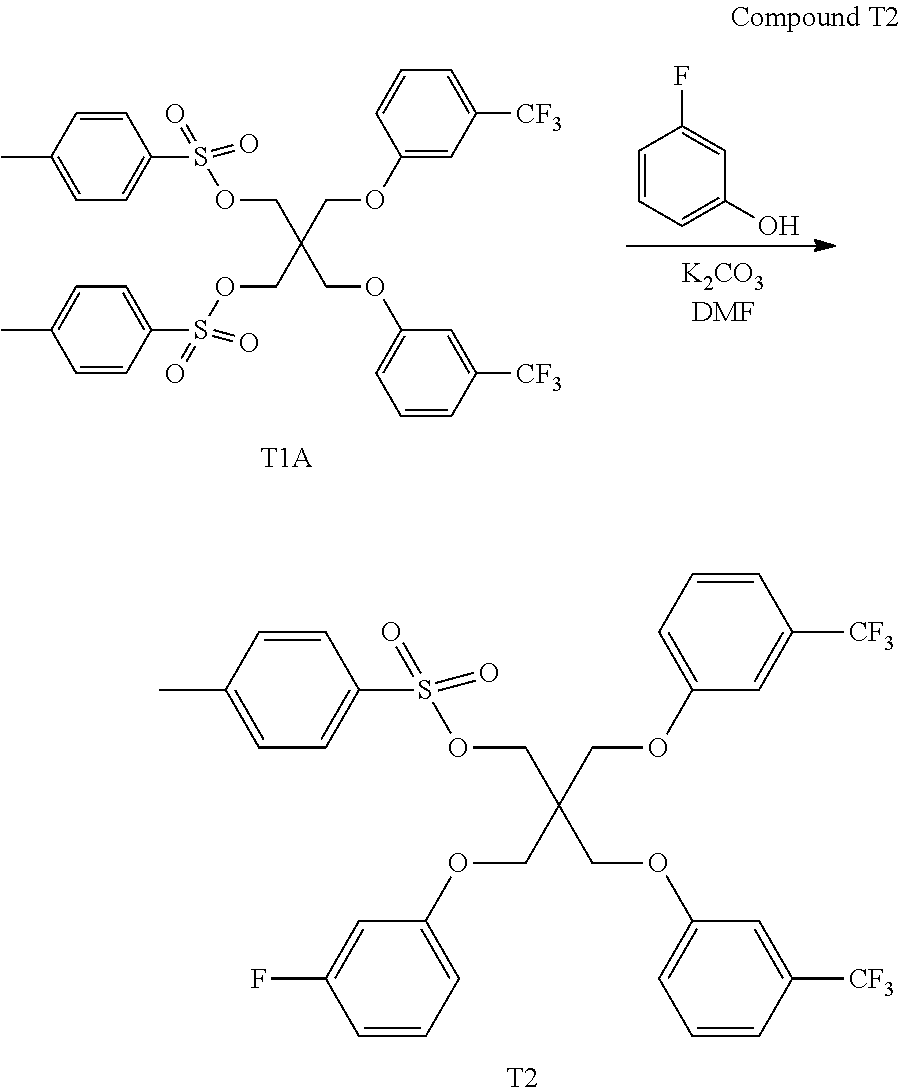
C1=CC(C)=CC=C1S(OCC(COC1=CC=CC(F)=C1)(COC1=CC=CC([CF3])=C1)COC1=CC=CC([CF3])=C1)(=O)=O.[T2].C1=CC=C(O)C=C1F.[T1A].C1=CC(C)=CC=C1S(OCC(COS(C1=CC=C(C)C=C1)(=O)=O)(COC1=CC([CF3])=CC=C1)COC1=CC=CC([CF3])=C1)(=O)=O
